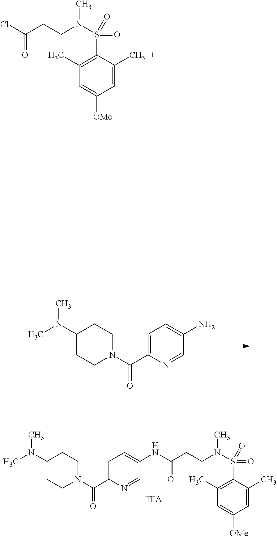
C1=C(C)C(S(N(CCC(=O)NC2=CC=C(C(N3CCC(N(C)C)CC3)=O)N=C2)C)(=O)=O)=C(C)C=C1[OMe].C1(N(C)C)CCN(C(C2=CC=C(N)C=N2)=O)CC1.C1=C(C)C(S(N(CCC(=O)Cl)C)(=O)=O)=C(C)C=C1[OMe]
